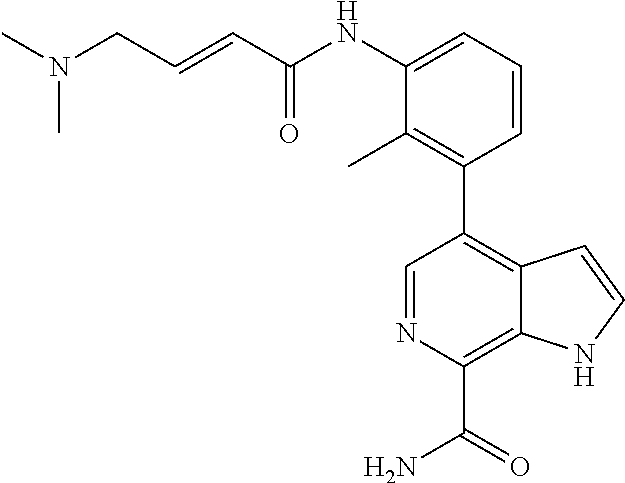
C1(C2=C3C(=C(C(=O)N)N=C2)NC=C3)=C(C)C(NC(C=CCN(C)C)=O)=CC=C1
